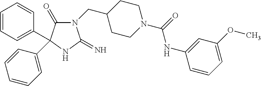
C1CC(CN2C(=O)C(C3=CC=CC=C3)(C3=CC=CC=C3)NC2=N)CCN1C(=O)NC1=CC(OC)=CC=C1
